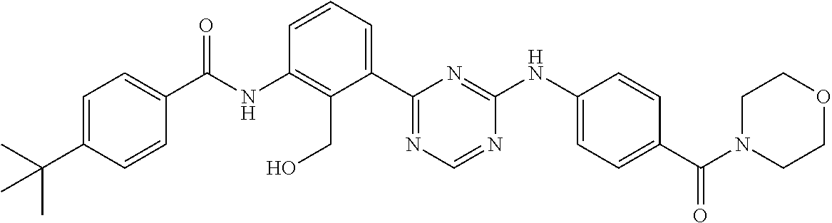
N(C1=C(CO)C(C2=NC=NC(NC3=CC=C(C(N4CCOCC4)=O)C=C3)=N2)=CC=C1)C(=O)C1=CC=C(C(C)(C)C)C=C1
